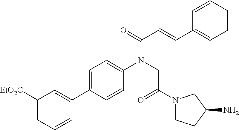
C1([EtO2C])=CC=CC(C2=CC=C(N(CC(N3CCC(N)C3)=O)C(=O)C=CC3=CC=CC=C3)C=C2)=C1
